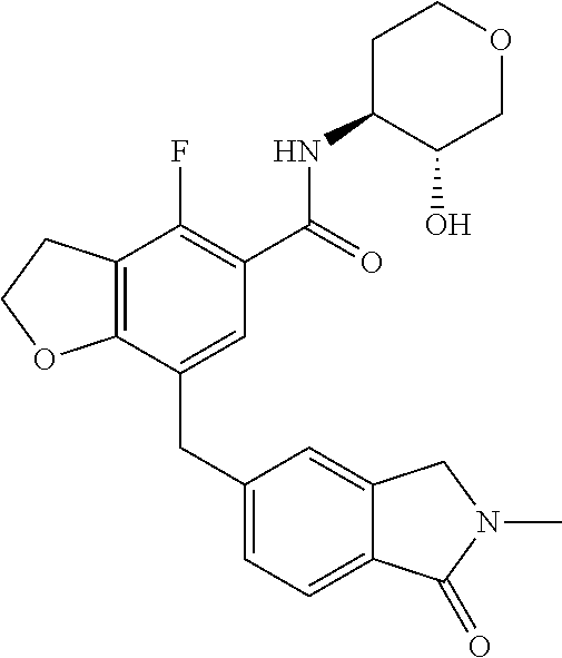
C1=C(CC2=CC=C3C(=C2)CN(C)C3=O)C2=C(C(F)=C1C(=O)NC1C(O)COCC1)CCO2
